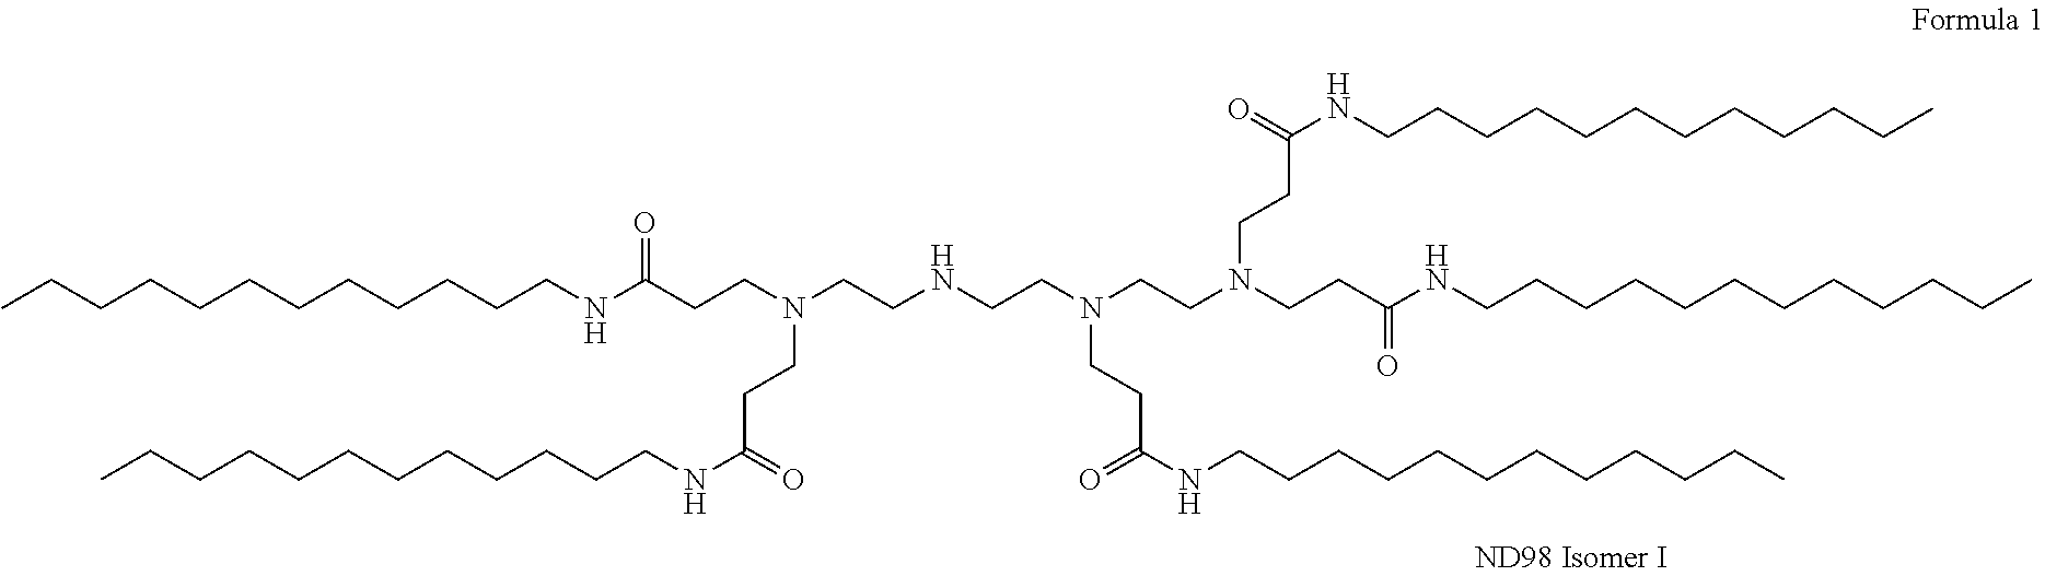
CCCCCCCCCCCCNC(CCN(CCNCCN(CCN(CCC(NCCCCCCCCCCCC)=O)CCC(=O)NCCCCCCCCCCCC)CCC(=O)NCCCCCCCCCCCC)CCC(NCCCCCCCCCCCC)=O)=O
